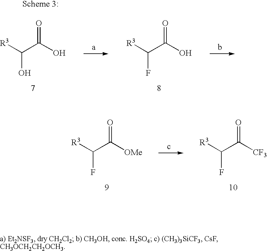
[OMe]C(C([R3])F)=O.[CF3]C(C([R3])F)=O.OC(C([R3])O)=O.OC(C([R3])F)=O
